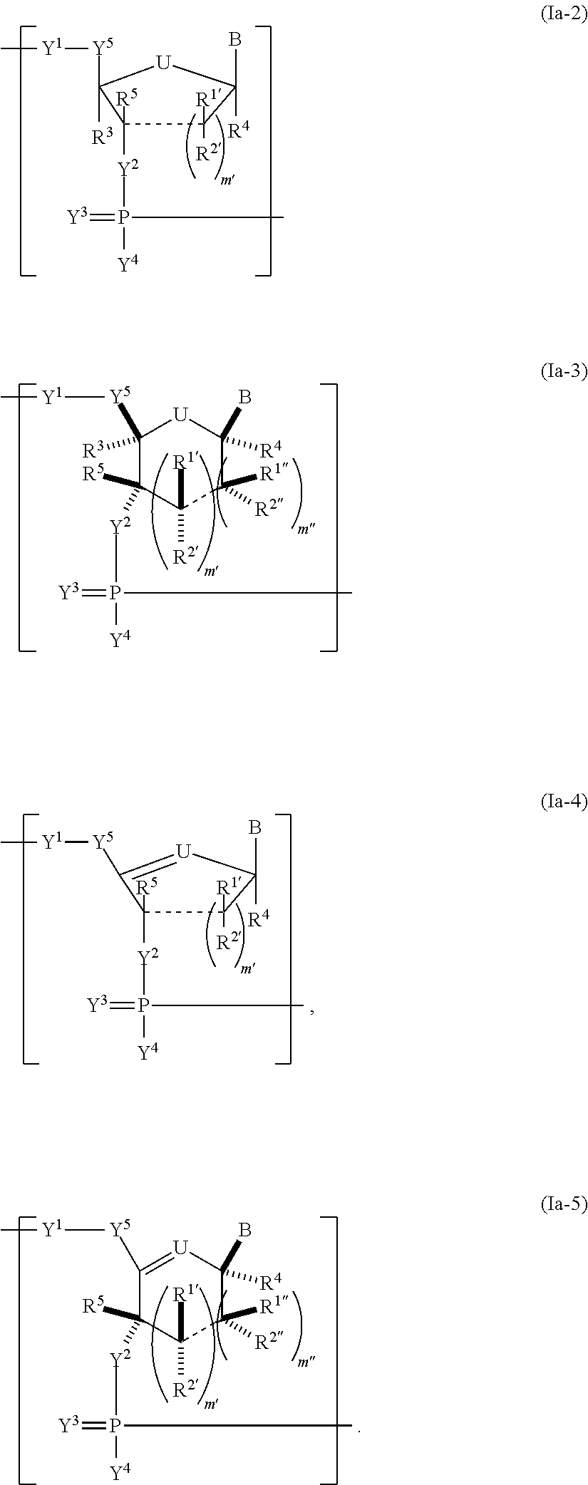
C1([R2])([R1])C([R4])(B)[U]C([Y5][Y1]C)([R3])C1([Y2]P(=[Y3])([Y4])C)[R5].C1([R3])([Y5][Y1]C)C([R5])([Y2]P(=[Y3])(C)[Y4])C([R1])([R2])C([R1])([R2])C([R4])(B)[U]1.C1([R2])([R1])C([R4])(B)[U]=C([Y5][Y1]C)C1([Y2]P(=[Y3])([Y4])C)[R5].C1([Y5][Y1]C)=[U]C([R4])(B)C([R1])([R2])C([R1])([R2])C1([R5])[Y2]P(=[Y3])(C)[Y4]
